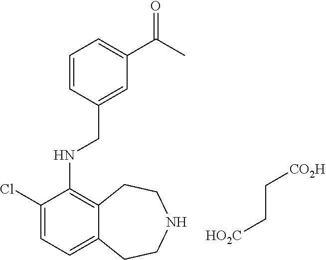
C1(Cl)=CC=C2C(=C1NCC1=CC(C(C)=O)=CC=C1)CCNCC2.[HO2C]CC[CO2H]
